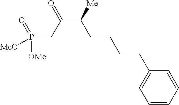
C(CC([Me])C(=O)CP([OMe])([MeO])=O)CCC1=CC=CC=C1
